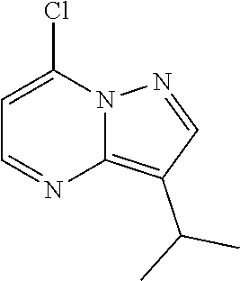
C12=C(C(C)C)C=NN1C(Cl)=CC=N2
